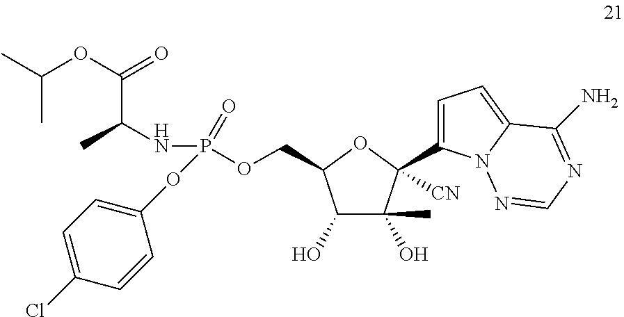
C1(O)C(O)(C)C([CN])(C2=CC=C3N2N=CN=C3N)OC1COP(=O)(NC(C)C(OC(C)C)=O)OC1=CC=C(Cl)C=C1
